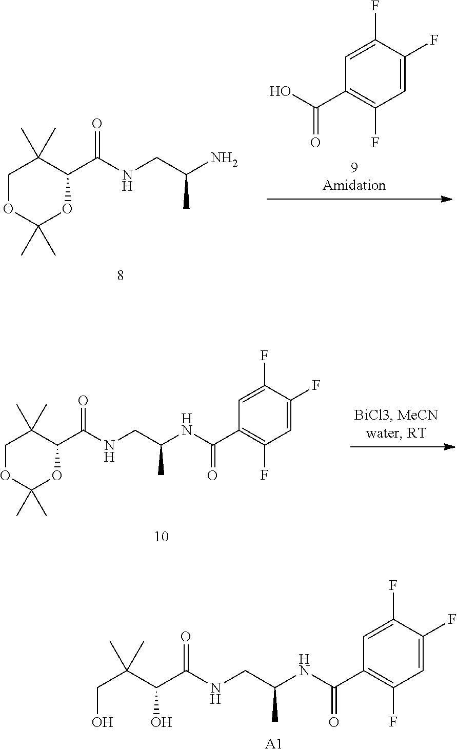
N(CC(NC(C1=C(F)C=C(F)C(F)=C1)=O)C)C(C(C(CO)(C)C)O)=O.[A1].N(CC(N)C)C(C1C(C)(C)COC(C)(C)O1)=O.OC(C1=C(F)C=C(F)C(F)=C1)=O.N(CC(NC(C1=C(F)C=C(F)C(F)=C1)=O)C)C(C1C(C)(C)COC(C)(C)O1)=O
